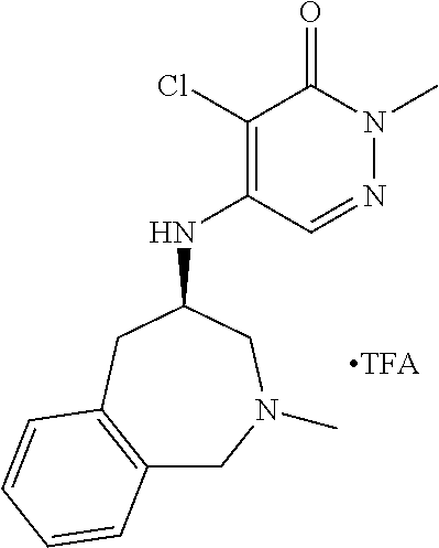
C12=C(CC(NC3=C(Cl)C(=O)N(C)N=C3)CN(C)C1)C=CC=C2
